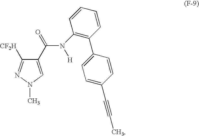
C1(C(=O)N(C2=C(C3=CC=C(C#CC)C=C3)C=CC=C2)[H])=CN(C)N=C1[CF2H]
